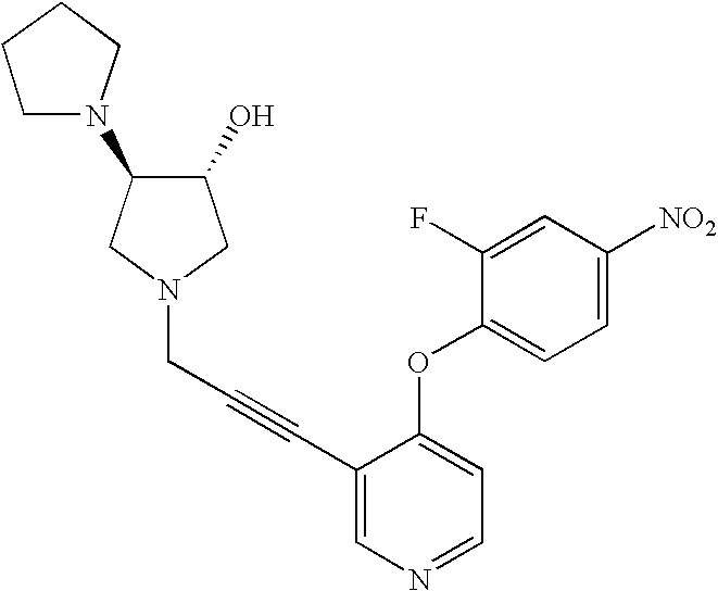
C1(C#CCN2CC(O)C(N3CCCC3)C2)=CN=CC=C1OC1=CC=C([NO2])C=C1F
